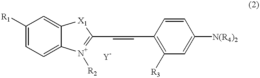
C1([R1])=CC=C2C(=C1)[X1]C(C=CC1=C([R3])C=C([N(R4)2])C=C1)=[N+]2[R2].[Y]
